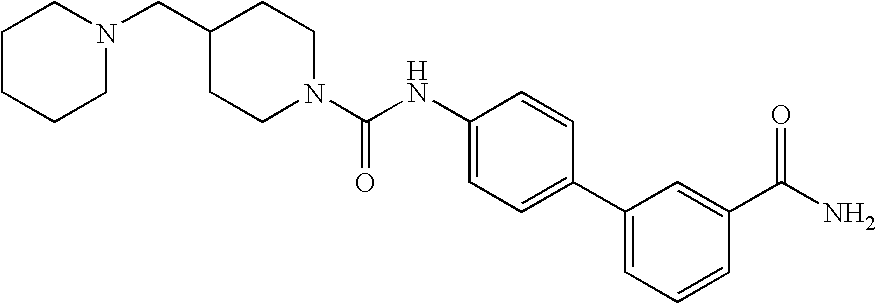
C1CCCN(CC2CCN(C(NC3=CC=C(C4=CC=CC(C(N)=O)=C4)C=C3)=O)CC2)C1
